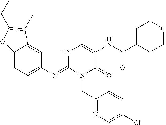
C1(N=C2N(CC3=NC=C(Cl)C=C3)C(=O)C(NC(C3CCOCC3)=O)=CN2)=CC=C2C(=C1)C(C)=C(CC)O2
